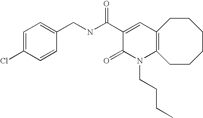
C1(CNC(C2=CC3=C(N(CCCC)C2=O)CCCCCC3)=O)=CC=C(Cl)C=C1
